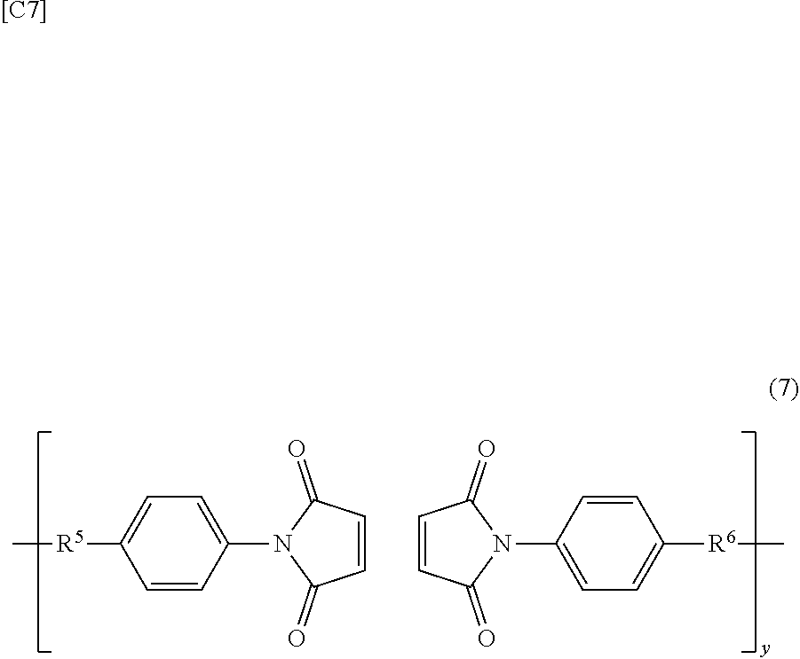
C1=CC(=O)N(C2=CC=C([R6]C)C=C2)C1=O.C[R5]C1=CC=C(N2C(=O)C=CC2=O)C=C1.[[C7]]
